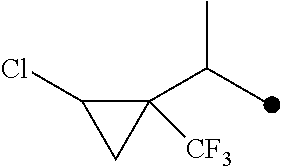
C1([CF3])(C(C)C)C(Cl)C1
